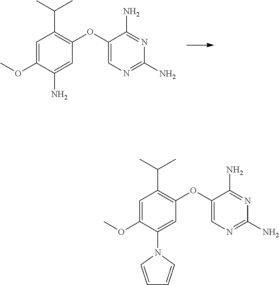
N1=C(N)C(OC2=C(C(C)C)C=C(OC)C(N)=C2)=CN=C1N.N1=C(N)C(OC2=C(C(C)C)C=C(OC)C(N3C=CC=C3)=C2)=CN=C1N
